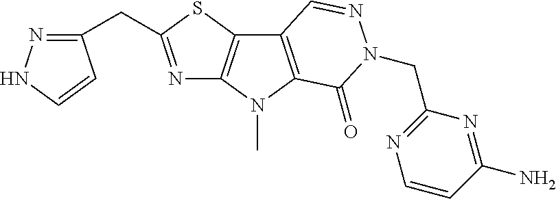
N1=C(CC2=NNC=C2)SC2=C1N(C)C1=C2C=NN(CC2=NC=CC(N)=N2)C1=O
